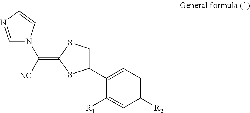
C1=NC=CN1C([NC])=C1SC(C2=CC=C([R2])C=C2[R1])CS1
